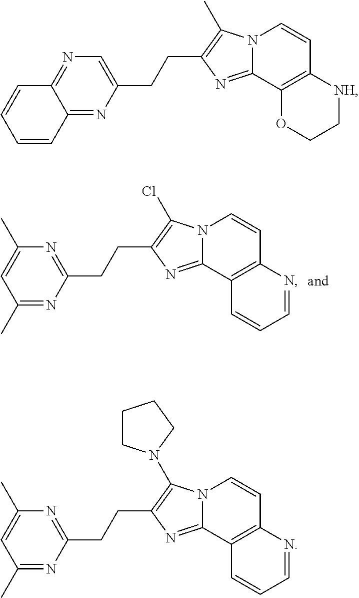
C(C1=C(Cl)N2C=CC3=C(C2=N1)C=CC=N3)CC1=NC(C)=CC(C)=N1.C1=CC2=NC(CCC3=C(C)N4C=CC5=C(C4=N3)OCC[NH]5)=CN=C2C=C1.C(C1=C(N2CCCC2)N2C=CC3=C(C2=N1)C=CC=N3)CC1=NC(C)=CC(C)=N1
